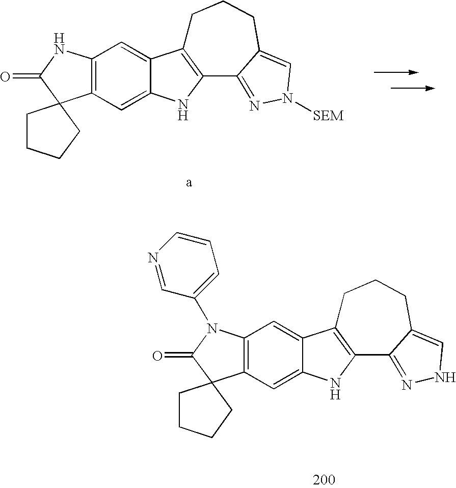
C12=C(C=C3C(=C1)C1=C(N3)C3=NN([SEM])C=C3CCC1)C1(C(=O)N2)CCCC1.C12=C(C=C3C(=C1)C1=C(N3)C3=NNC=C3CCC1)C1(C(=O)N2C2=CC=CN=C2)CCCC1
